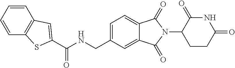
N1C(=O)C(N2C(=O)C3=CC=C(CNC(=O)C4=CC5=C(C=CC=C5)S4)C=C3C2=O)CCC1=O
